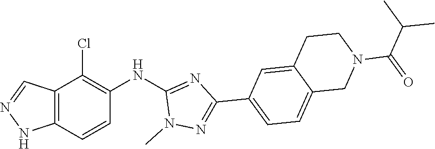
C12=C(C=CC(NC3=NC(C4=CC=C5C(=C4)CCN(C(=O)C(C)C)C5)=NN3C)=C1Cl)NN=C2
